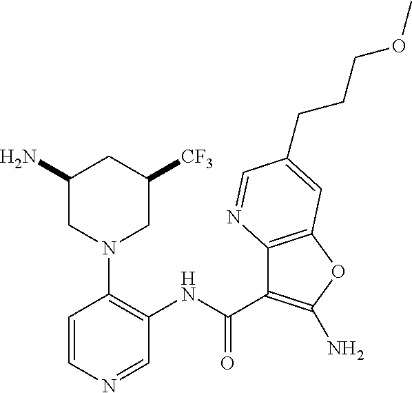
C1=CN=CC(NC(C2=C(N)OC3=C2N=CC(CCCOC)=C3)=O)=C1N1CC([CF3])CC(N)C1
